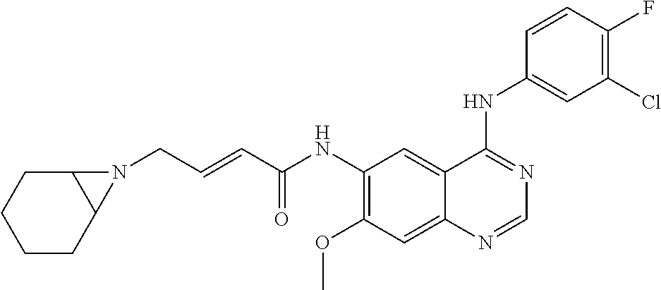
N1(CC=CC(NC2=C(OC)C=C3C(=C2)C(NC2=CC(Cl)=C(F)C=C2)=NC=N3)=O)C2C1CCCC2
